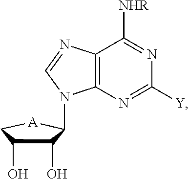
C12=C(N=C([Y])N=C1[NHR])N(C1C(O)C(O)C[A]1)C=N2
